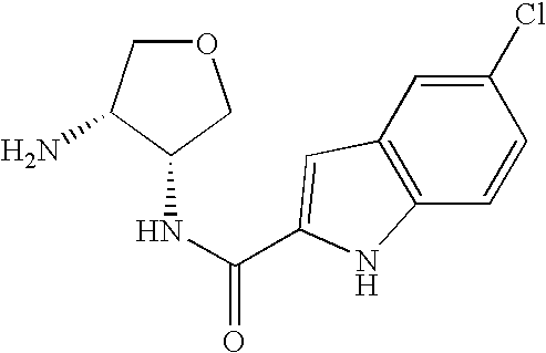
C1(Cl)=CC2=C(C=C1)NC(C(NC1COCC1N)=O)=C2
